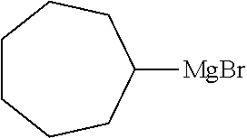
[MgBr]C1CCCCCC1
